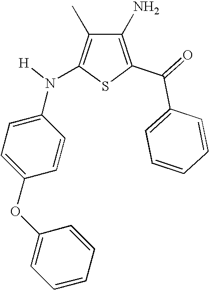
C1(N)=C(C(=O)C2=CC=CC=C2)SC(N(C2=CC=C(OC3=CC=CC=C3)C=C2)[H])=C1C
